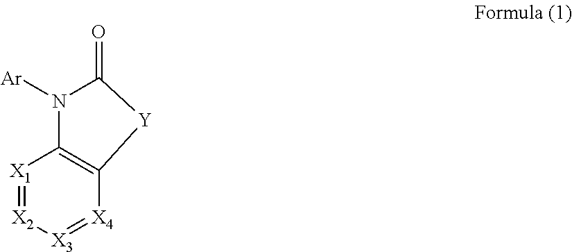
[X1]1=[X2][X3]=[X4]C2=C1N([Ar])C(=O)[Y]2
